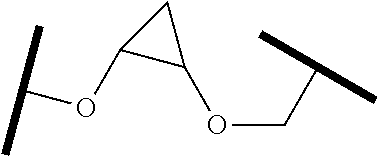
O(CC(C)C)C1CC1OC(C)C
